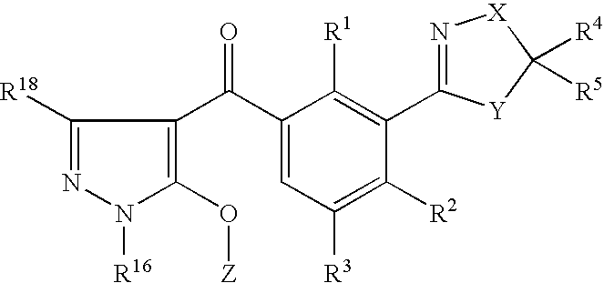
C1([R18])=NN([R16])C(O[Z])=C1C(C1=CC([R3])=C([R2])C(C2=N[X]C([R4])([R5])[Y]2)=C1[R1])=O
